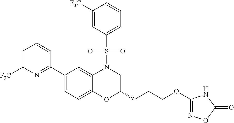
C1(C2=NC([F3C])=CC=C2)=CC=C2C(=C1)N(S(C1=CC=CC([F3C])=C1)(=O)=O)CC(CCCOC1=NOC(=O)N1)O2
